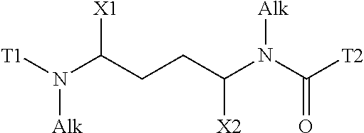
[T1]N(C(CCC(N(C([T2])=O)[Alk])[X2])[X1])[Alk]
